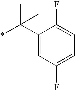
C1(C(*)(C)C)=CC(F)=CC=C1F
